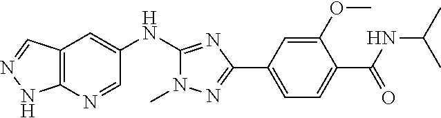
C12=C(N=CC(NC3=NC(C4=CC=C(C(=O)NC(C)C)C(OC)=C4)=NN3C)=C1)NN=C2
